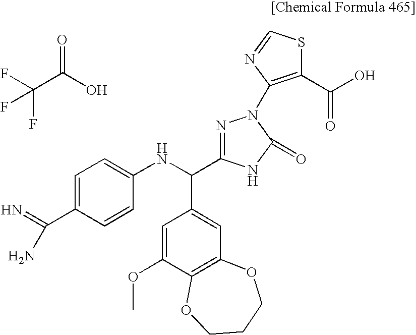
C1(C(=N)N)=CC=C(NC(C2=CC3=C(C(OC)=C2)OCCCO3)C2=NN(C3=C(C(O)=O)SC=N3)C(=O)N2)C=C1.FC(C(O)=O)(F)F
